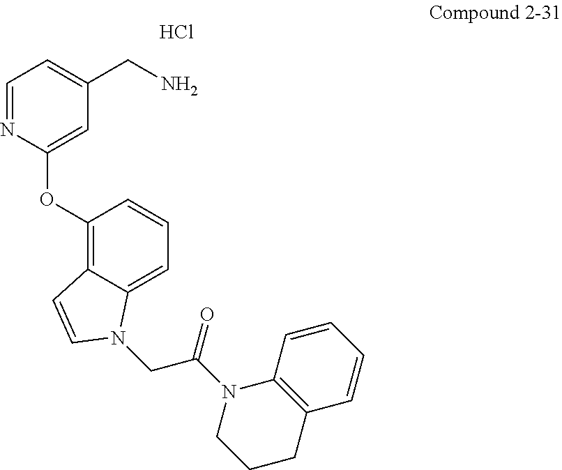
Cl.C1=NC(OC2=C3C(=CC=C2)N(CC(N2CCCC4=C2C=CC=C4)=O)C=C3)=CC(CN)=C1
